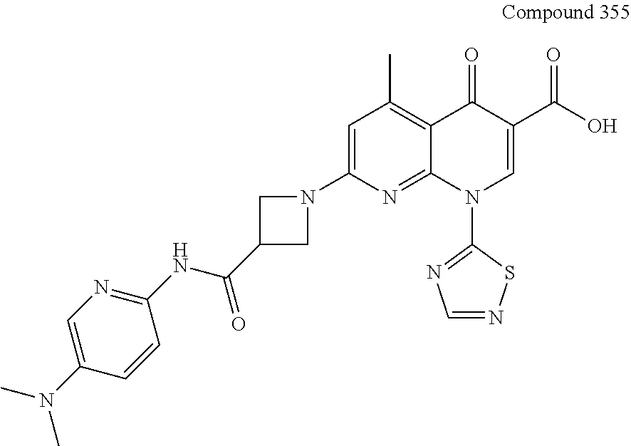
C1=C(N2CC(C(NC3=NC=C(N(C)C)C=C3)=O)C2)N=C2C(=C1C)C(=O)C(C(O)=O)=CN2C1=NC=NS1
